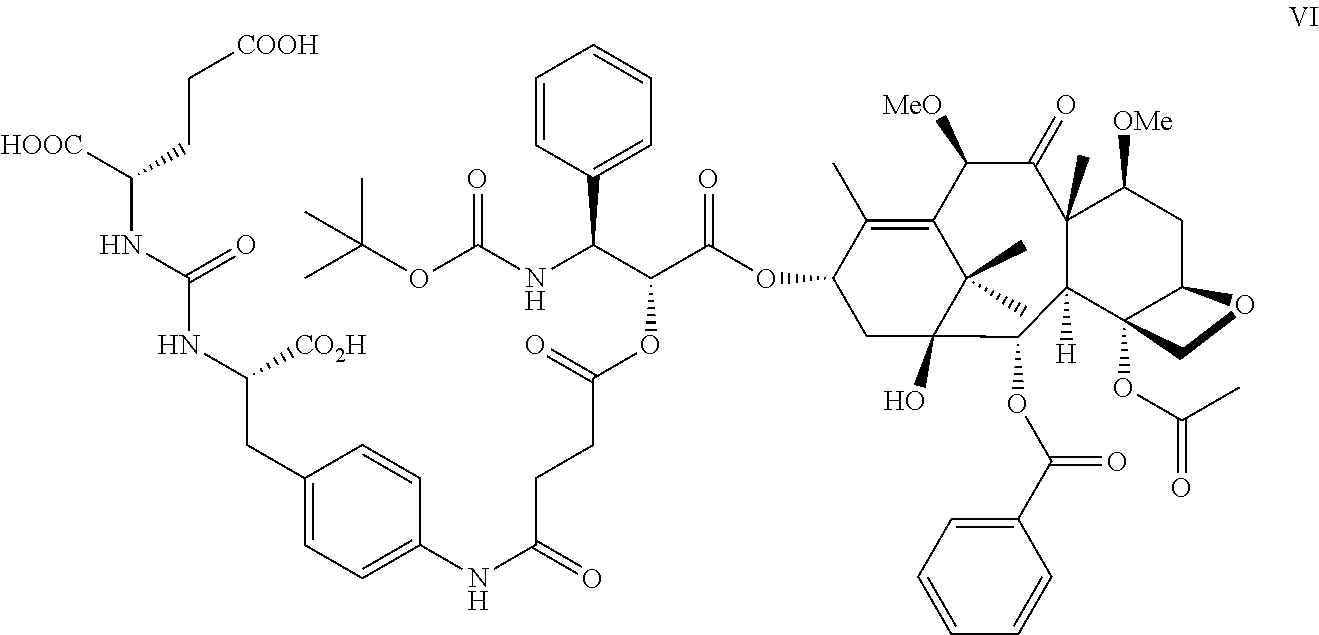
C1(NC(=O)CCC(=O)OC(C(NC(OC(C)(C)C)=O)C2=CC=CC=C2)C(OC2CC3(O)C(C)(C)C(=C2C)C([MeO])C(=O)C2(C)C([H])(C4(OC(C)=O)C(CC2[OMe])OC4)C3OC(=O)C2=CC=CC=C2)=O)=CC=C(CC(NC(NC([HOOC])CC[COOH])=O)[CO2H])C=C1
